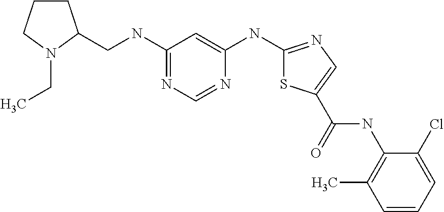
C1=CC=C(Cl)C(NC(=O)C2=CN=C(NC3=CC(NCC4CCCN4CC)=NC=N3)S2)=C1C
